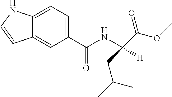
C1(C(NC(C(OC)=O)(CC(C)C)[H])=O)=CC=C2C(=C1)C=CN2
